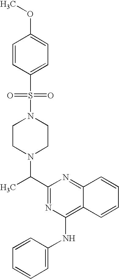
C1(C(C)N2CCN(S(=O)(=O)C3=CC=C(OC)C=C3)CC2)=NC(NC2=CC=CC=C2)=C2C(=N1)C=CC=C2
